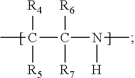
[R4]C(C)([R5])C([R6])([R7])N([H])C
